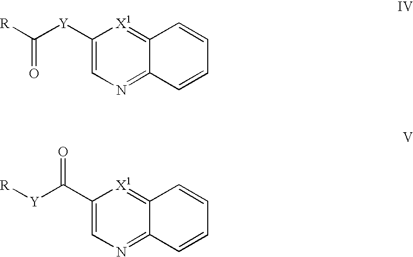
C1([Y]C([R])=O)=CN=C2C(=[X1]1)C=CC=C2.C1(C([Y][R])=O)=CN=C2C(=[X1]1)C=CC=C2
